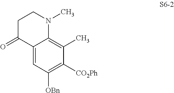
C12=CC([OBn])=C([CO2Ph])C(C)=C1N(C)CCC2=O
